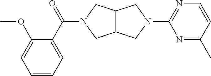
C12C(CN(C(C3=CC=CC=C3OC)=O)C1)CN(C1=NC=CC(C)=N1)C2
